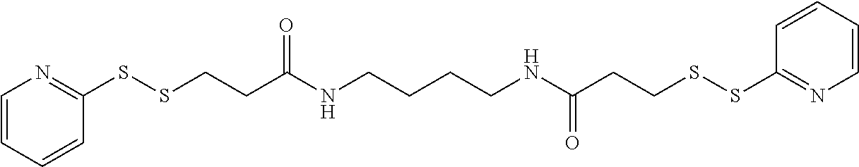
C1=CC=CC(SSCCC(NCCCCNC(CCSSC2=NC=CC=C2)=O)=O)=N1
